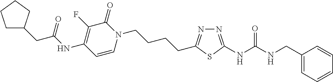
C1(CNC(NC2=NN=C(CCCCN3C(=O)C(F)=C(NC(CC4CCCC4)=O)C=C3)S2)=O)=CC=CC=C1
